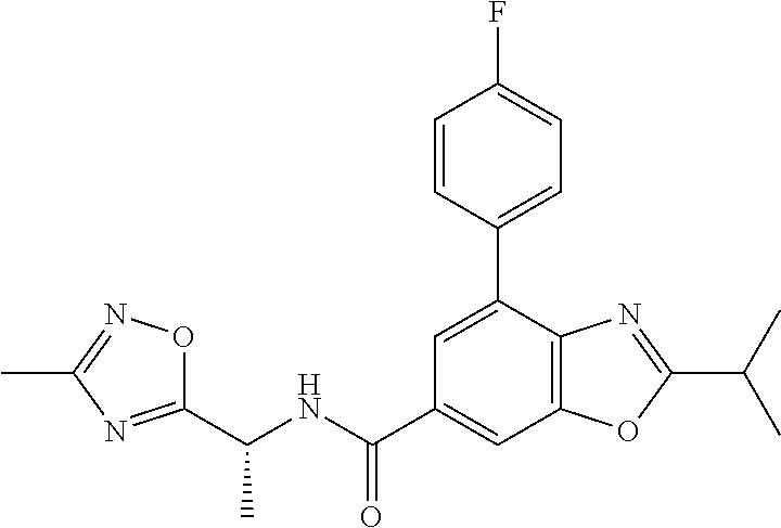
C1(C(NC(C2=NC(C)=NO2)C)=O)=CC2=C(C(C3=CC=C(F)C=C3)=C1)N=C(C(C)C)O2
